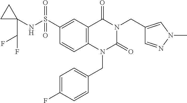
C(N1C(=O)N(CC2=CC=C(F)C=C2)C2=C(C1=O)C=C(S(=O)(=O)NC1(C(F)F)CC1)C=C2)C1=CN(C)N=C1
